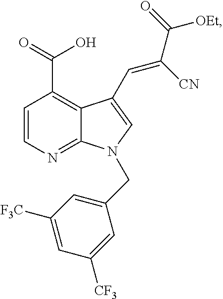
C1=CN=C2C(=C1C(=O)O)C(C=C(C(=O)[OEt])[CN])=CN2CC1=CC([F3C])=CC([CF3])=C1
